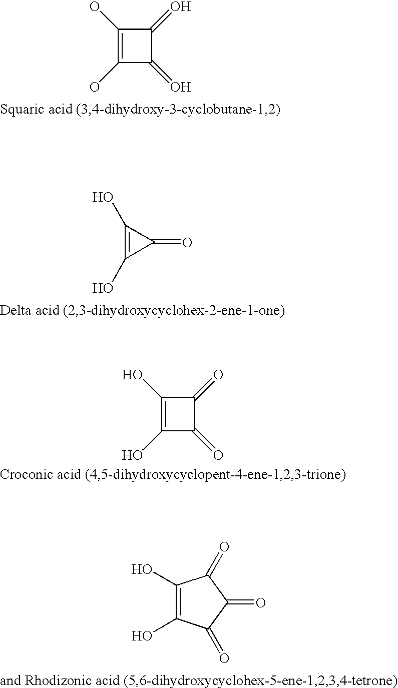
C1(O)=C(O)C(=O)C1=O.C1(O)=C(O)C1=O.C1(O)=C(O)C(=O)C1=O.C1(O)=C(O)C(=O)C(=O)C1=O
